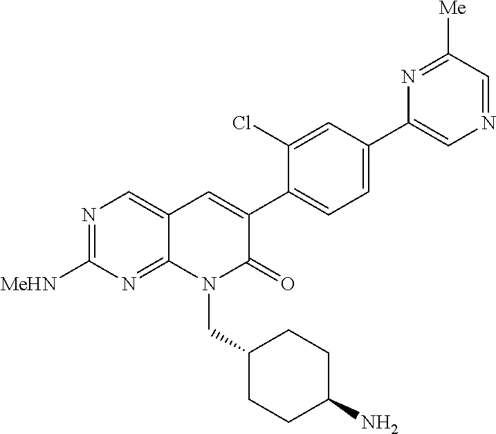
N1=C([MeHN])N=C2C(=C1)C=C(C1=CC=C(C3=CN=CC([Me])=N3)C=C1Cl)C(=O)N2CC1CCC(N)CC1
